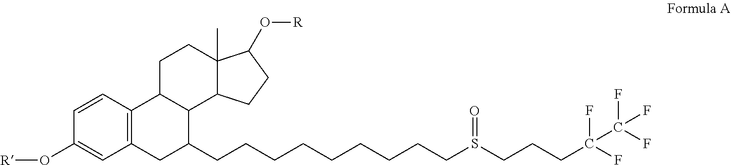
C1=CC2=C(C=C1O[R])CC(CCCCCCCCCS(CCCC(C(F)(F)F)(F)F)=O)C1C2CCC2(C)C1CCC2O[R]
